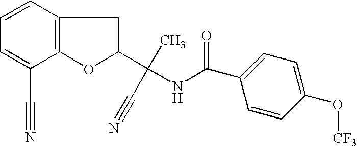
C1=CC2=C(C(C#N)=C1)OC(C(C)(C#N)NC(=O)C1=CC=C(O[CF3])C=C1)C2
